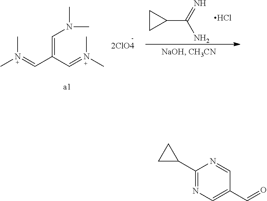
CN(=CC(C=N(C)C)=CN(C)C)C.C1CC1C(=N)N.Cl.C1(C2CC2)=NC=C(C=O)C=N1
